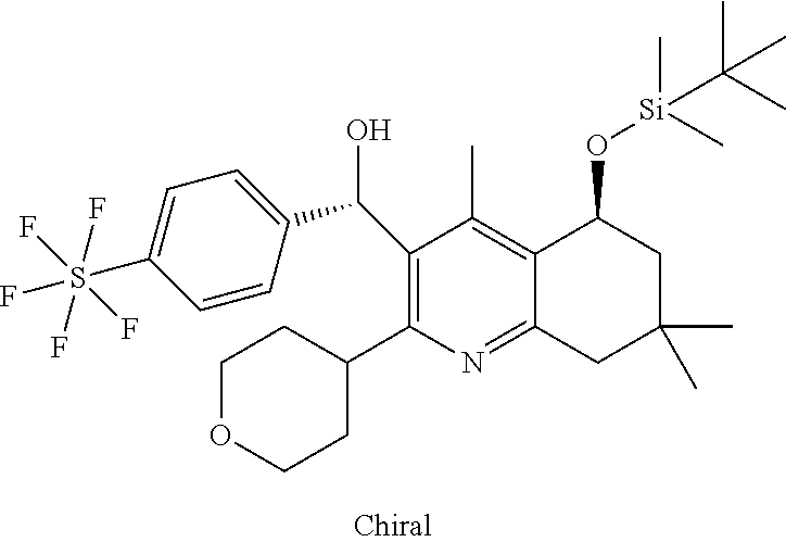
C1(C(C2=CC=C(S(F)(F)(F)(F)F)C=C2)O)=C(C2CCOCC2)N=C2C(=C1C)C(O[Si](C)(C)C(C)(C)C)CC(C)(C)C2
